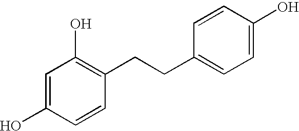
C1=C(O)C=CC(CCC2=CC=C(O)C=C2)=C1O
